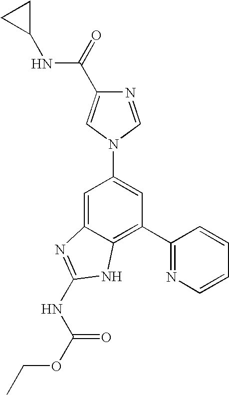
C1=C2C(=C(C3=NC=CC=C3)C=C1N1C=NC(C(=O)NC3CC3)=C1)NC(NC(=O)OCC)=N2
